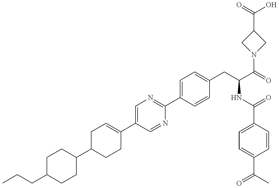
C1(C2CCC(C3=CN=C(C4=CC=C(CC(NC(=O)C5=CC=C(C(C)=O)C=C5)C(N5CC(C(O)=O)C5)=O)C=C4)N=C3)=CC2)CCC(CCC)CC1
